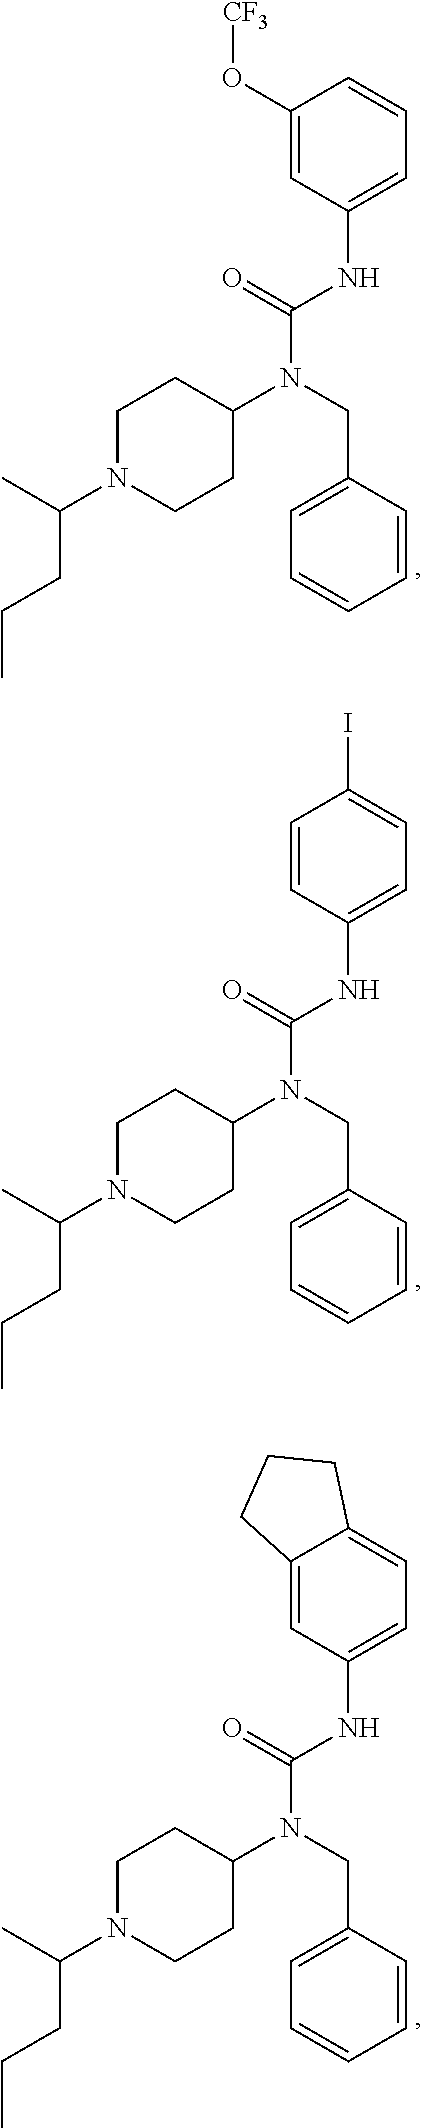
C1(O[CF3])=CC(NC(=O)N(CC2=CC=CC=C2)C2CCN(C(C)CCC)CC2)=CC=C1.C1=CC(NC(=O)N(CC2=CC=CC=C2)C2CCN(C(C)CCC)CC2)=CC=C1I.C12=CC(NC(=O)N(CC3=CC=CC=C3)C3CCN(C(C)CCC)CC3)=CC=C1CCC2
